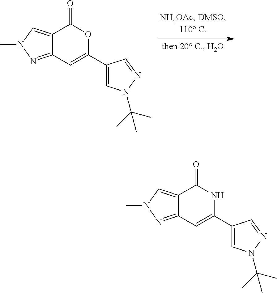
C1(C2=CC3=NN(C)C=C3C(=O)N2)=CN(C(C)(C)C)N=C1.C1(C2=CC3=NN(C)C=C3C(=O)O2)=CN(C(C)(C)C)N=C1
